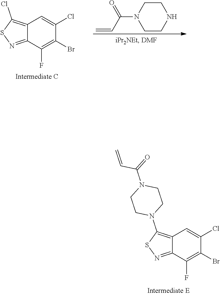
C12=C(Cl)SN=C1C(F)=C(Br)C(Cl)=C2.C1CN(C(C=C)=O)CCN1.C12=C(N3CCN(C(=O)C=C)CC3)SN=C1C(F)=C(Br)C(Cl)=C2
